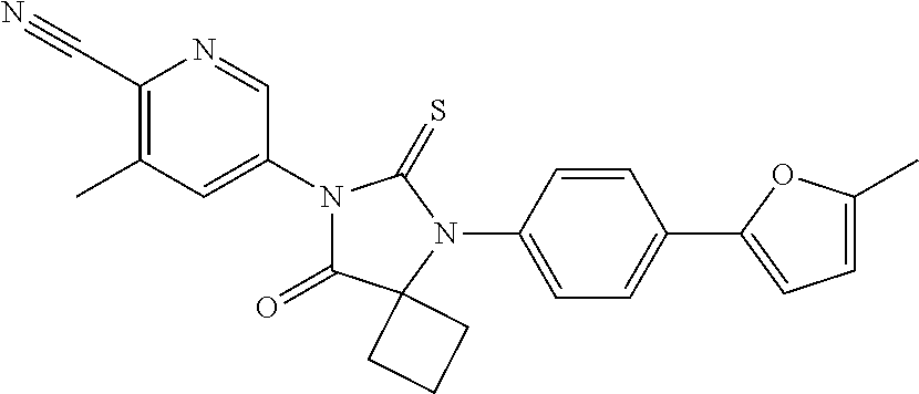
C1(C#N)=C(C)C=C(N2C(=O)C3(N(C4=CC=C(C5=CC=C(C)O5)C=C4)C2=S)CCC3)C=N1
